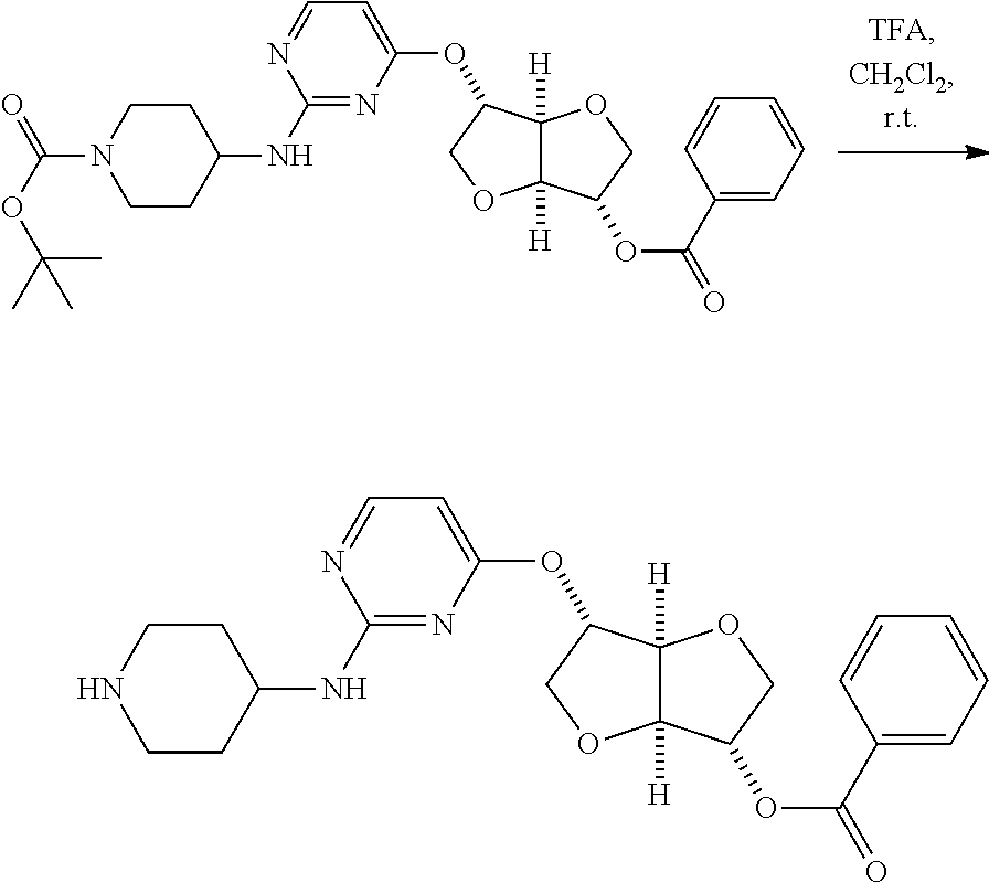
C1(NC2=NC(OC3C4([H])C([H])(OC3)C(OC(=O)C3=CC=CC=C3)CO4)=CC=N2)CCN(C(OC(C)(C)C)=O)CC1.C1(NC2=NC(OC3C4([H])C([H])(OC3)C(OC(=O)C3=CC=CC=C3)CO4)=CC=N2)CCNCC1
